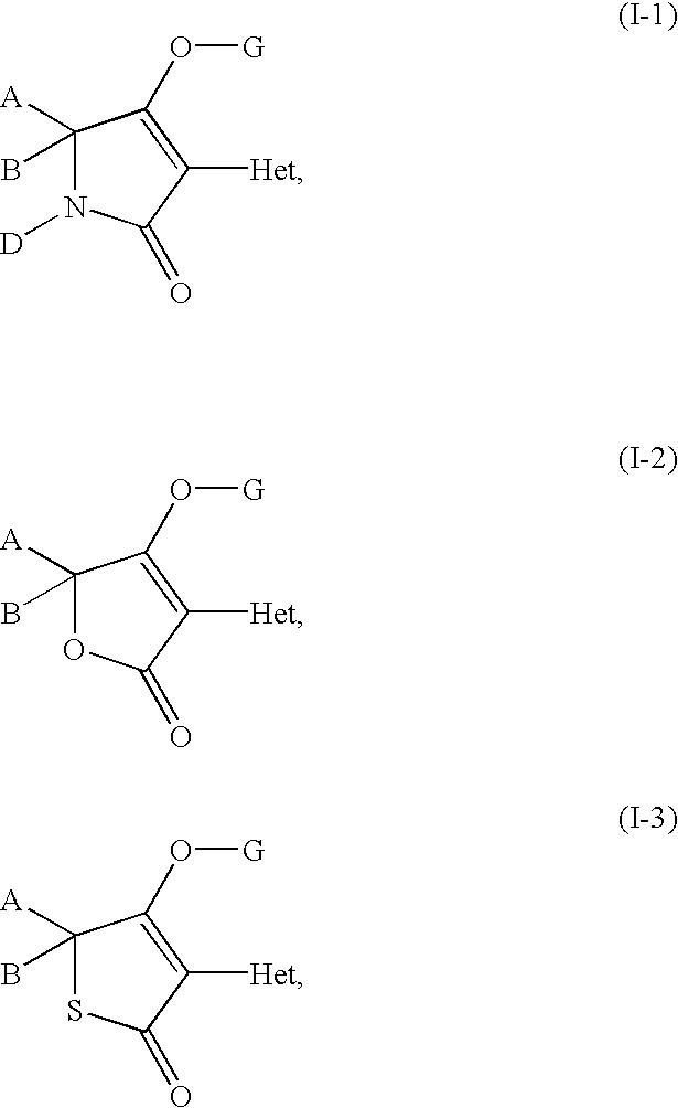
C1([A])(B)N([D])C(=O)C([Het])=C1O[G].C1([A])(B)OC(=O)C([Het])=C1O[G].C1([A])(B)SC(=O)C([Het])=C1O[G]
